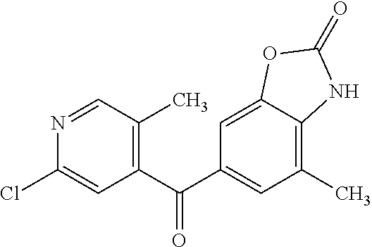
N1=CC(C)=C(C(C2=CC(C)=C3C(=C2)OC(=O)N3)=O)C=C1Cl
